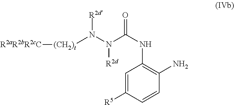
C1=C([R5])C=CC(N)=C1NC(=O)N(N([R2d])[(CH2)t][R2aR2bR2cC])[R2d]
